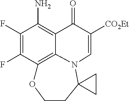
C1(F)=C(F)C2=C3C(=C1N)C(=O)C([CO2Et])=CN3C1(CCO2)CC1
